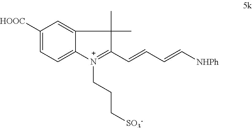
C1([HOOC])=CC=C2C(=C1)C(C)(C)C(C=CC=C[NHPh])=[N+]2CCC[SO3-]
